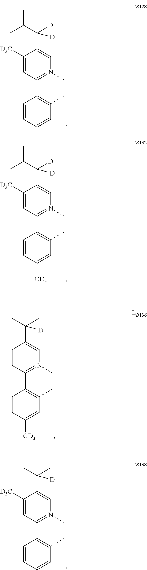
C1([D3C])=CC(C2=C(C)C=CC=C2)=N(C)C=C1C(C(C)C)([D])[D].C1([D3C])=CC(C2=C(C)C=C([CD3])C=C2)=N(C)C=C1C(C(C)C)([D])[D].C1=CC(C2=C(C)C=C([CD3])C=C2)=N(C)C=C1C(C)(C)[D].C1([D3C])=CC(C2=C(C)C=CC=C2)=N(C)C=C1C(C)(C)[D]
